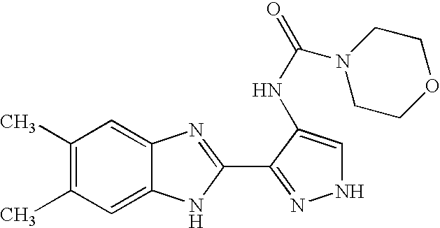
C1(C)=C(C)C=C2C(=C1)N=C(C1=NNC=C1NC(=O)N1CCOCC1)N2
